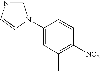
C1(N2C=NC=C2)=CC(C)=C([NO2])C=C1
